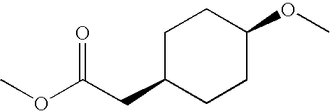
C1C(CC(OC)=O)CCC(OC)C1
